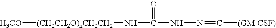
[(CH2CH2O)nCH2CH2]([H3CO])NC(NN=C[(GM-CSF)])=O
